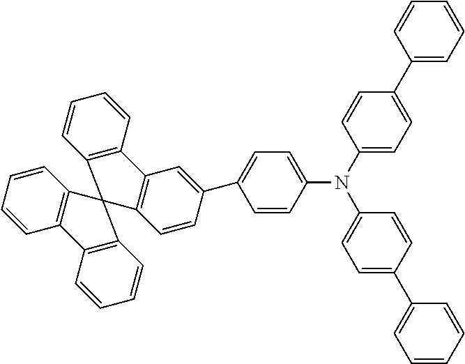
C1=CC(N(C2=CC=C(C3=CC=CC=C3)C=C2)C2=CC=C(C3=CC=CC=C3)C=C2)=CC=C1C1=CC2=C(C=C1)C1(C3=C2C=CC=C3)C2=C(C=CC=C2)C2=C1C=CC=C2
